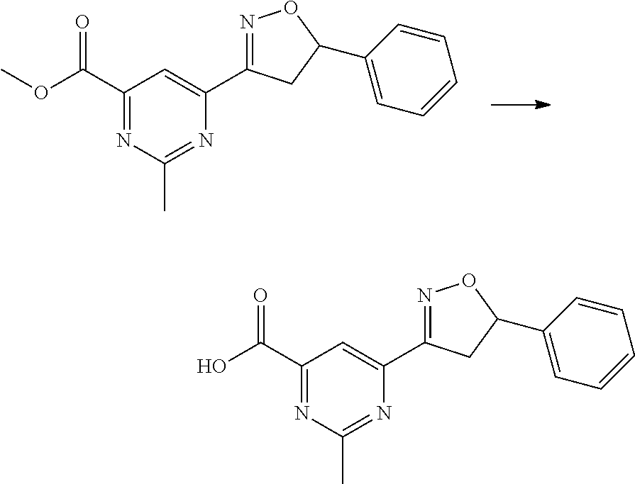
C1(C(OC)=O)=NC(C)=NC(C2=NOC(C3=CC=CC=C3)C2)=C1.C1(C(O)=O)=NC(C)=NC(C2=NOC(C3=CC=CC=C3)C2)=C1
